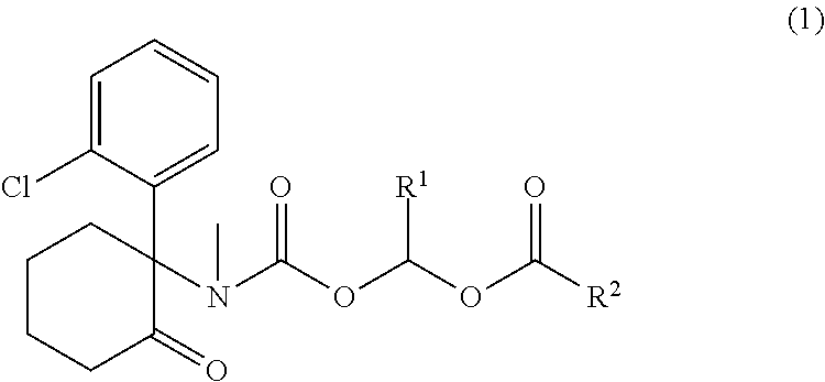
C1CCC(=O)C(C2=CC=CC=C2Cl)(N(C(OC(OC([R2])=O)[R1])=O)C)C1
